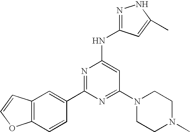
C12=C(C=CO1)C=C(C1=NC(NC3=NNC(C)=C3)=CC(N3CCN(C)CC3)=N1)C=C2
